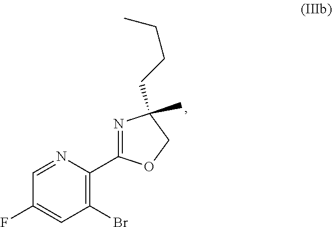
C1=NC(C2=NC(C)(CCCC)CO2)=C(Br)C=C1F
